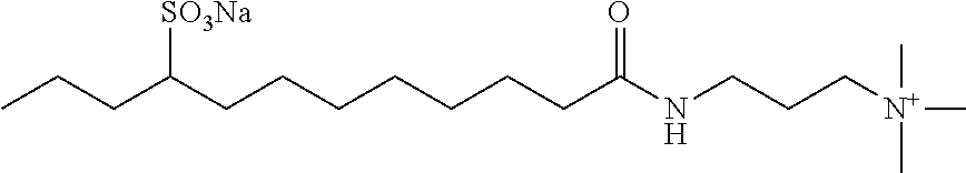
C(C(CCCCCCCC(NCCC[N+](C)(C)C)=O)[SO3Na])CC
